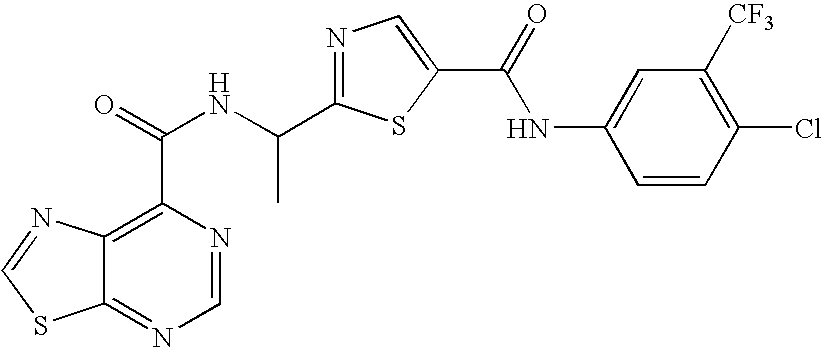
C12=NC=NC(C(=O)NC(C3=NC=C(C(=O)NC4=CC([CF3])=C(Cl)C=C4)S3)C)=C1N=CS2
